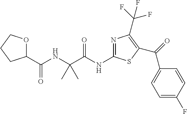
N(C(C(NC(C1OCCC1)=O)(C)C)=O)C1=NC(C(F)(F)F)=C(C(C2=CC=C(F)C=C2)=O)S1
